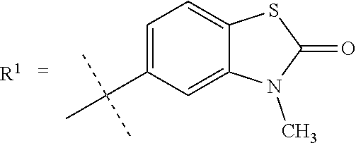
C1=C(C(C)(C)C)C=C2C(=C1)SC(=O)N2C.[R1]
